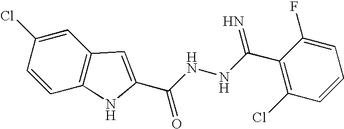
C12=C(C=C(Cl)C=C1)C=C(C(NNC(=N)C1=C(Cl)C=CC=C1F)=O)N2
